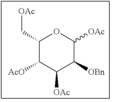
C1(C[OAc])C([AcO])C([OAc])C([OBn])C([OAc])O1
